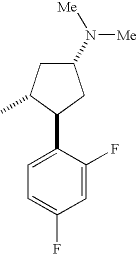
C1(C2C(C)CC(N([Me])[Me])C2)=CC=C(F)C=C1F
